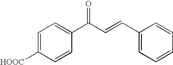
C1=C([HOOC])C=CC(C(C=CC2=CC=CC=C2)=O)=C1
